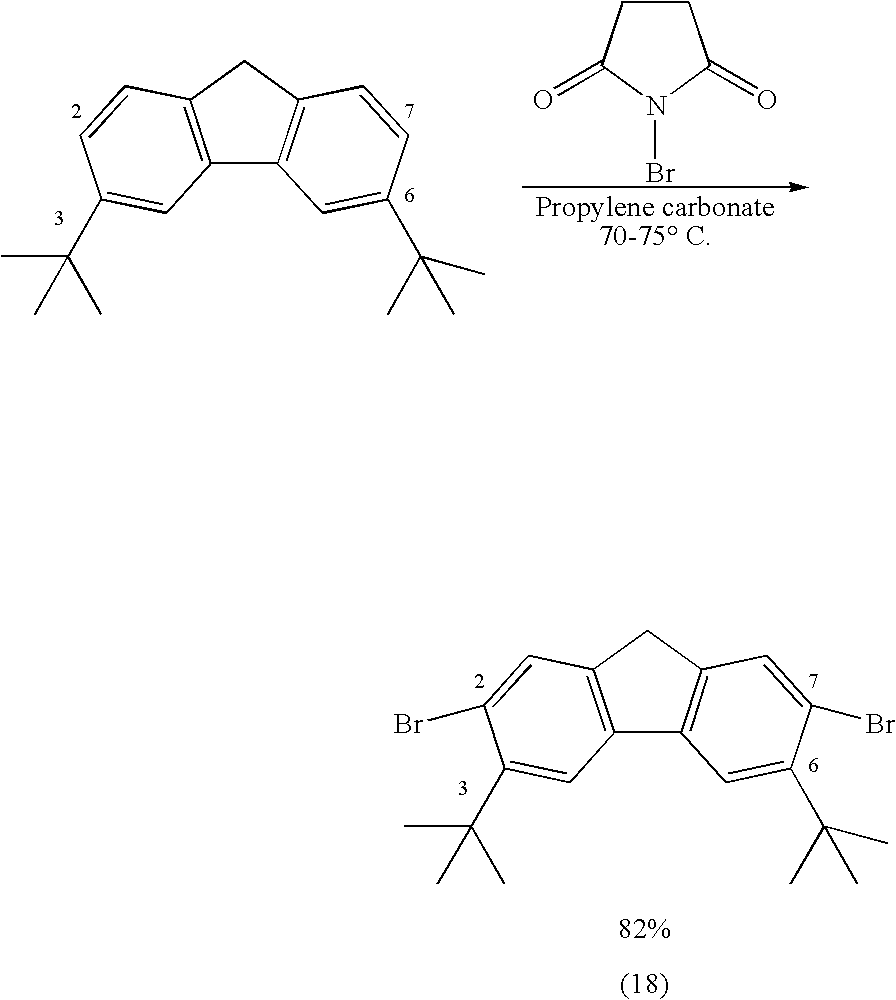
C12=C(CC3=C1C=C(C(C)(C)C)C=C3)C=CC(C(C)(C)C)=C2.C1CC(=O)N(Br)C1=O.C12=C(CC3=C1C=C(C(C)(C)C)C(Br)=C3)C=C(Br)C(C(C)(C)C)=C2
